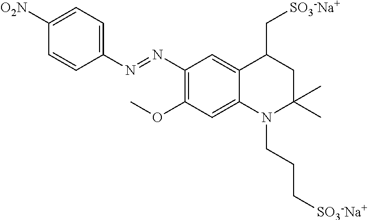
C1(N=NC2=CC=C([O2N])C=C2)=C(OC)C=C2C(=C1)C(C[SO3-Na+])CC(C)(C)N2CCC[SO3-Na+]
